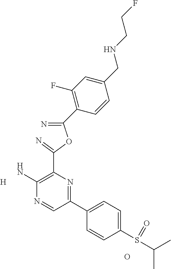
C(=N)(OC(=N)C1=C(N)N=CC(C2=CC=C(S(C(C)C)=O)C=C2)=N1)C1=C(F)C=C(CNCCF)C=C1.[H].O
